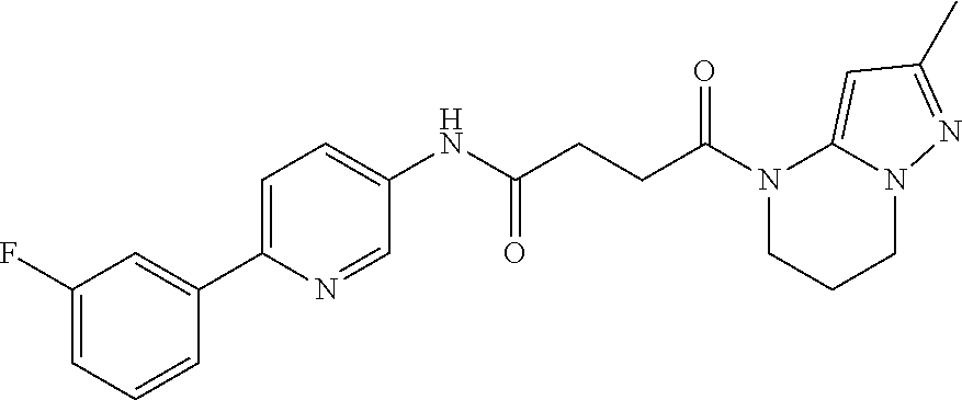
C1(NC(CCC(N2CCCN3C2=CC(C)=N3)=O)=O)=CC=C(C2=CC(F)=CC=C2)N=C1
